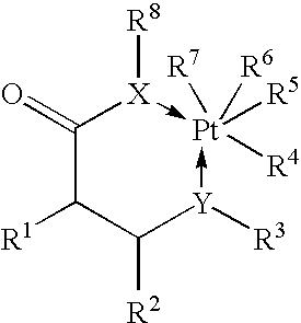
C1(=O)C([R1])C([R2])[Y]([R3])->[Pt]([R5])([R4])([R6])([R7])-[X]1[R8]
